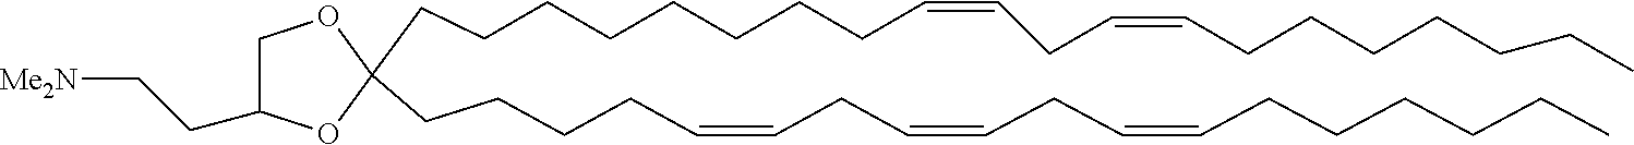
C(CCCC=CCC=CCC=CCCCCCC)C1(CCCCCCCCC=CCC=CCCCCCCC)OCC(CC[NMe2])O1
